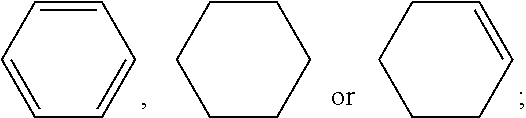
C1=CC=CC=C1.C1CCCCC1.C1CC=CCC1
